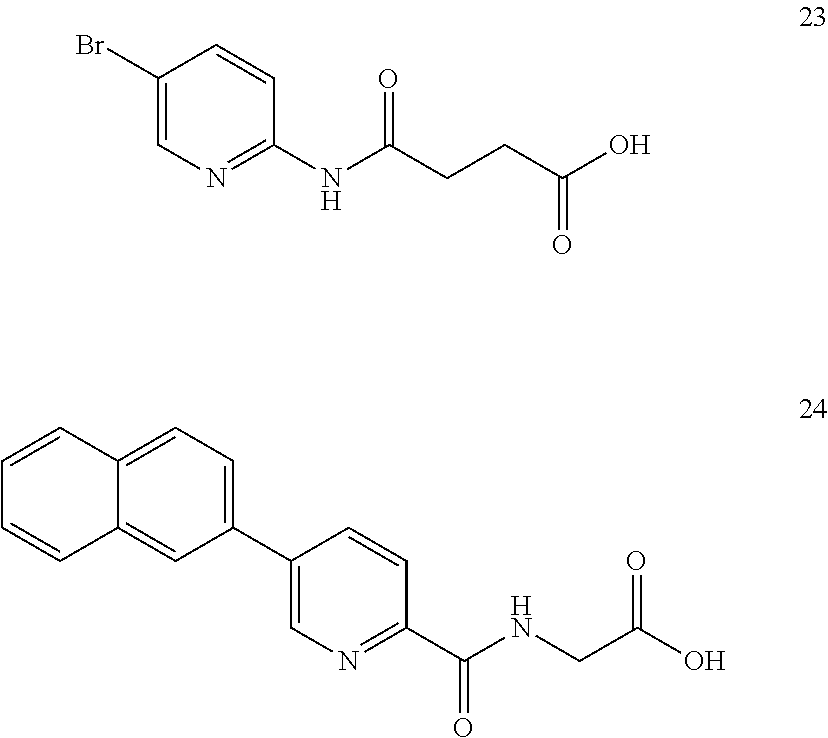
C1(Br)=CN=C(NC(CCC(O)=O)=O)C=C1.C1=CC2=CC=C(C3=CN=C(C(NCC(O)=O)=O)C=C3)C=C2C=C1
